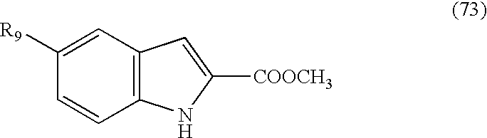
C1=CC2=C(C=C1[R9])C=C([COOCH3])N2
